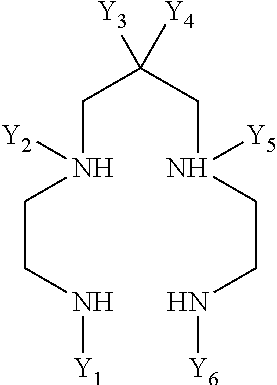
N(CC(CN(CCN[Y6])[Y5])([Y3])[Y4])(CCN[Y1])[Y2]
